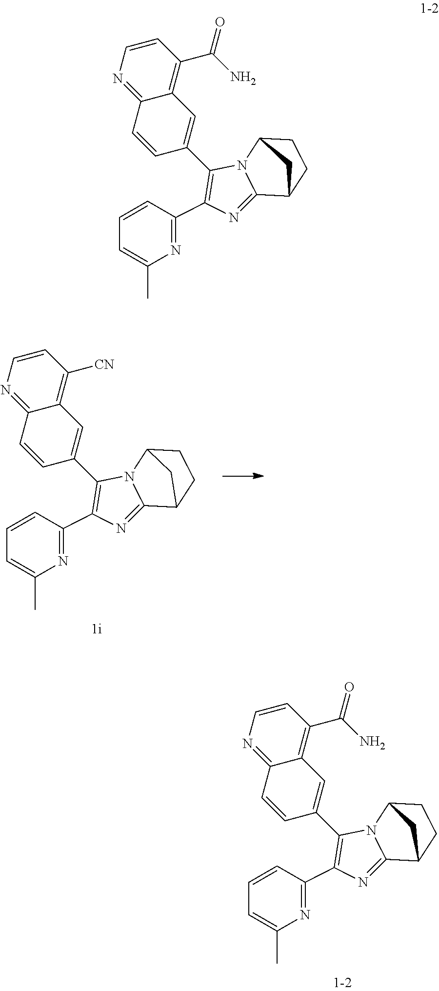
C1=CN=C2C(=C1[CN])C=C(C1=C(C3=NC(C)=CC=C3)N=C3N1C1CCC3C1)C=C2.C1=CN=C2C(=C1C(N)=O)C=C(C1=C(C3=NC(C)=CC=C3)N=C3N1C1CCC3C1)C=C2.C1=CN=C2C(=C1C(N)=O)C=C(C1=C(C3=NC(C)=CC=C3)N=C3N1C1CCC3C1)C=C2
